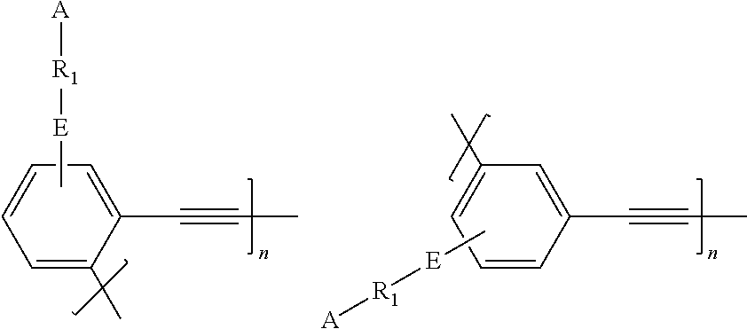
C[E][R1][A].C1=CC=C(C#CC)C(C)=C1.C1=CC=C(C)C=C1C#CC.C[E][R1][A]
